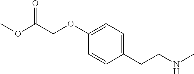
C1(OCC(OC)=O)=CC=C(CCNC)C=C1
